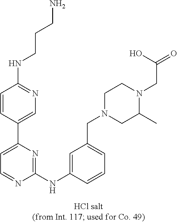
C1(NC2=CC(CN3CC(C)N(CC(=O)O)CC3)=CC=C2)=NC(C2=CN=C(NCCCN)C=C2)=CC=N1
